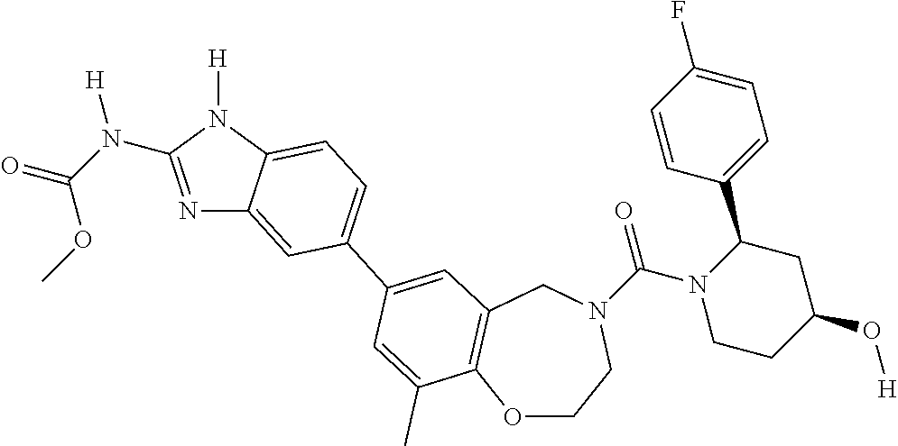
O1CCN(C(N2CCC(O[H])CC2C2=CC=C(F)C=C2)=O)CC2=C1C(C)=CC(C1=CC=C3C(=C1)N=C(N([H])C(=O)OC)N3[H])=C2
